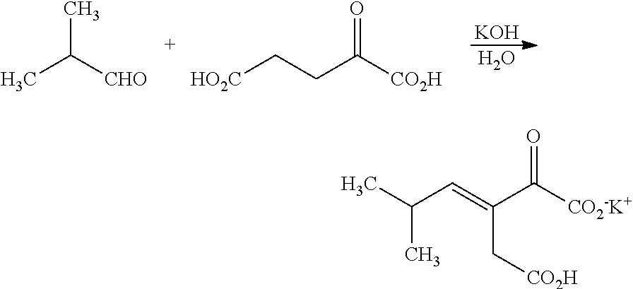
CC([CHO])C.[HO2C]CCC([CO2H])=O.[KOH].O.CC(C)C=C(C([CO2-K+])=O)C[CO2H]
